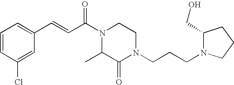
C1=CC(Cl)=CC(C=CC(N2CCN(CCCN3C(CO)CCC3)C(=O)C2C)=O)=C1
